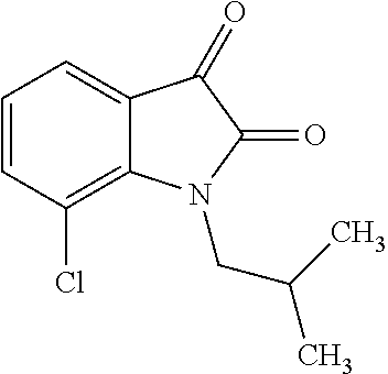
C12=CC=CC(Cl)=C1N(CC(C)C)C(=O)C2=O
